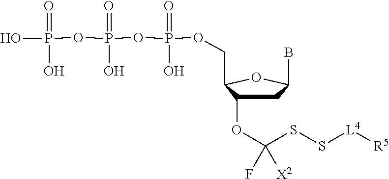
FC([X2])(OC1CC(B)OC1COP(OP(OP(=O)(O)O)(=O)O)(=O)O)SS[L4][R5]
